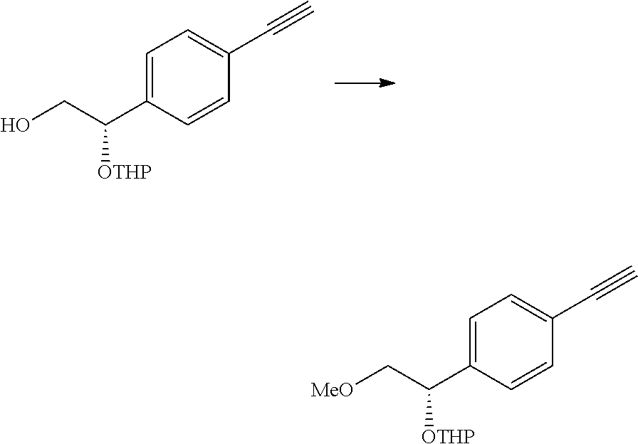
C1=C(C(CO)[OTHP])C=CC(C#C)=C1.C1=C(C(C[MeO])[OTHP])C=CC(C#C)=C1
